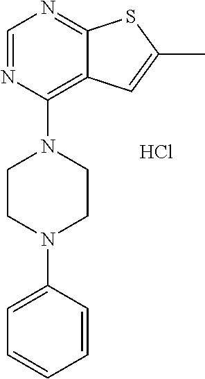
C1=NC(N2CCN(C3=CC=CC=C3)CC2)=C2C(=N1)SC(C)=C2.Cl
